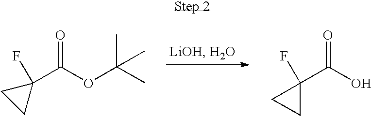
C1(C(O)=O)(F)CC1.C1(C(OC(C)(C)C)=O)(F)CC1
